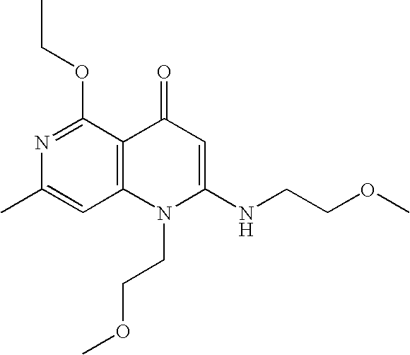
CC1=CC2=C(C(OCC)=N1)C(=O)C=C(NCCOC)N2CCOC
